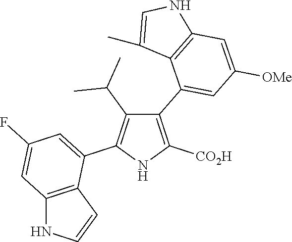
C1(C2=CC([OMe])=CC3=C2C(C)=CN3)=C([CO2H])NC(C2=CC(F)=CC3=C2C=CN3)=C1C(C)C
